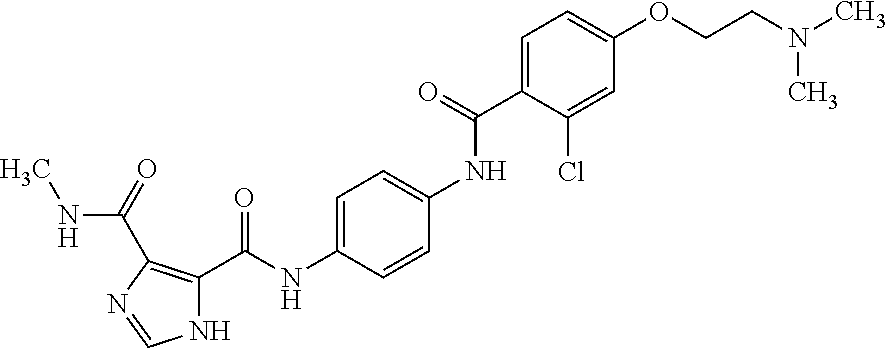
C1=C(C(NC2=CC=C(NC(C3=C(C(=O)NC)N=CN3)=O)C=C2)=O)C(Cl)=CC(OCCN(C)C)=C1
